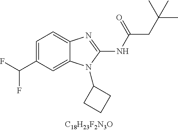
C1=C(C(F)F)C=C2C(=C1)N=C(NC(CC(C)(C)C)=O)N2C1CCC1
